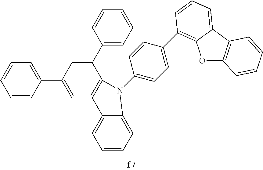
C1=CC(C2=CC3=C(C(C4=CC=CC=C4)=C2)N(C2=CC=C(C4=C5OC6=C(C5=CC=C4)C=CC=C6)C=C2)C2=CC=CC=C32)=CC=C1
